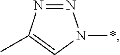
N1=NC(C)=CN1*
